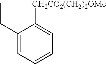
C1(CC)=CC=CC=C1[CH2CO2(CH2)2OMe]
